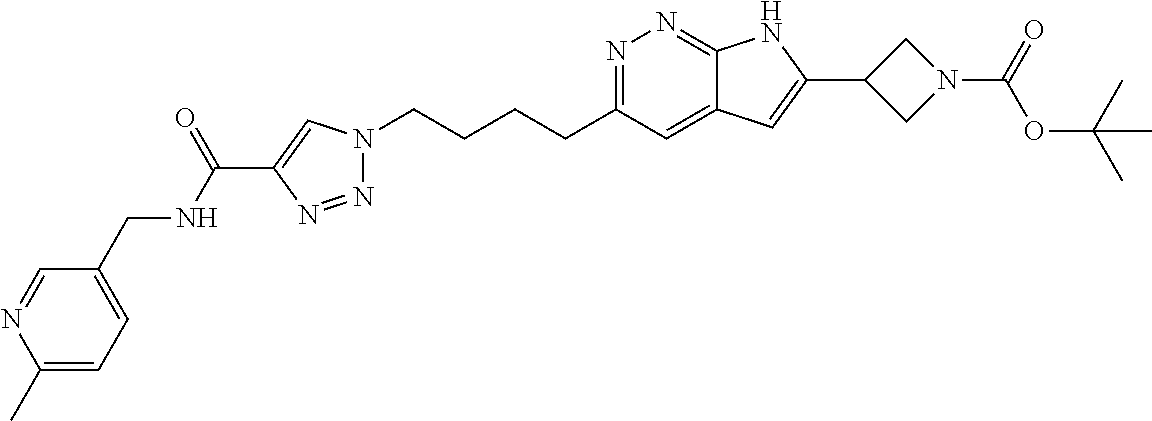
N1=C(CCCCN2N=NC(C(NCC3=CC=C(C)N=C3)=O)=C2)C=C2C(=N1)NC(C1CN(C(OC(C)(C)C)=O)C1)=C2
